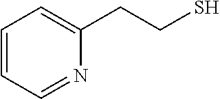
C1=CC=NC(CCS)=C1
